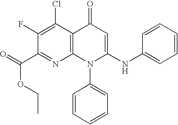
C12=C(C(Cl)=C(F)C(C(OCC)=O)=N1)C(=O)C=C(NC1=CC=CC=C1)N2C1=CC=CC=C1
